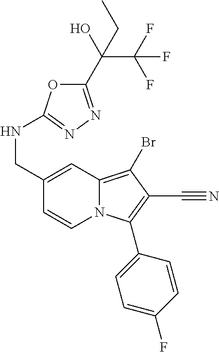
C1(CNC2=NN=C(C(C(F)(F)F)(O)CC)O2)=CC2=C(Br)C(C#N)=C(C3=CC=C(F)C=C3)N2C=C1
